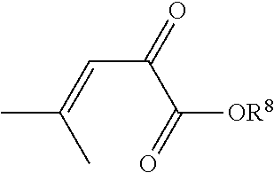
CC(=CC(=O)C(=O)[OR8])C
